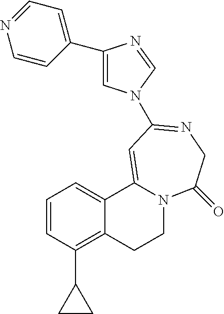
C1=CC(C2CC2)=C2C(=C1)C1=CC(N3C=C(C4=CC=NC=C4)N=C3)=NCC(=O)N1CC2
